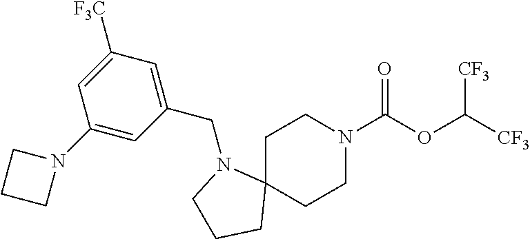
C1C2(CCN(C(OC([CF3])[CF3])=O)C1)N(CC1=CC([F3C])=CC(N3CCC3)=C1)CCC2
